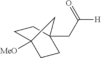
[MeO]C12CCC(CC(=O)[H])(CC1)C2
